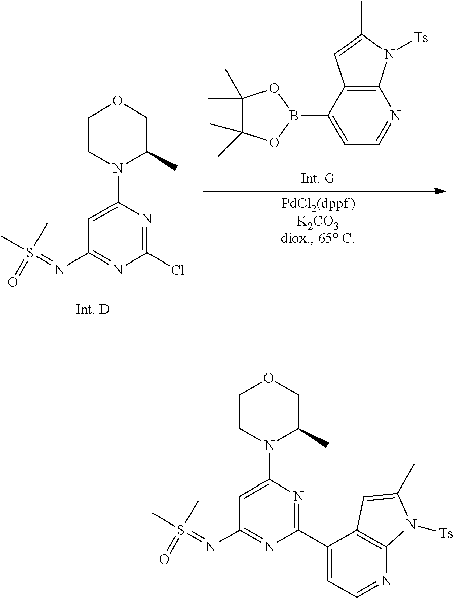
C1(Cl)=NC(N2CCOCC2C)=CC(N=S(C)(=O)C)=N1.C12=C(C(B3OC(C)(C)C(C)(C)O3)=CC=N1)C=C(C)N2[Ts].C1=C(C2=NC(N3CCOCC3C)=CC(N=S(C)(=O)C)=N2)C2=C(N=C1)N([Ts])C(C)=C2
